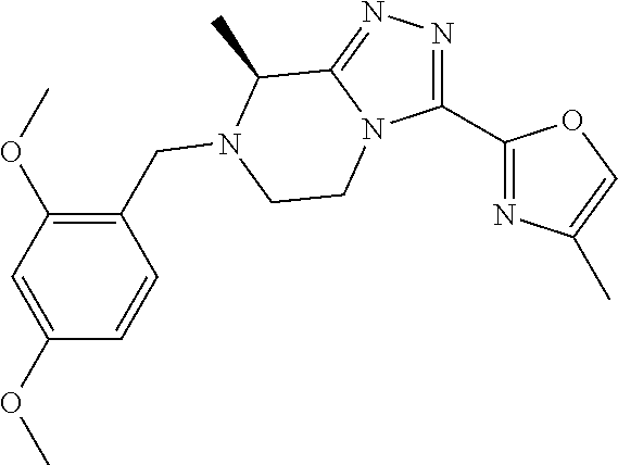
C1(CN2C(C)C3=NN=C(C4=NC(C)=CO4)N3CC2)=C(OC)C=C(OC)C=C1
